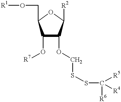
C1(O[R7])C(OCSSC([R6])([R4])[R5])C([R2])OC1CO[R1]
